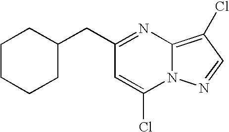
N12C(=C(Cl)C=N1)N=C(CC1CCCCC1)C=C2Cl
